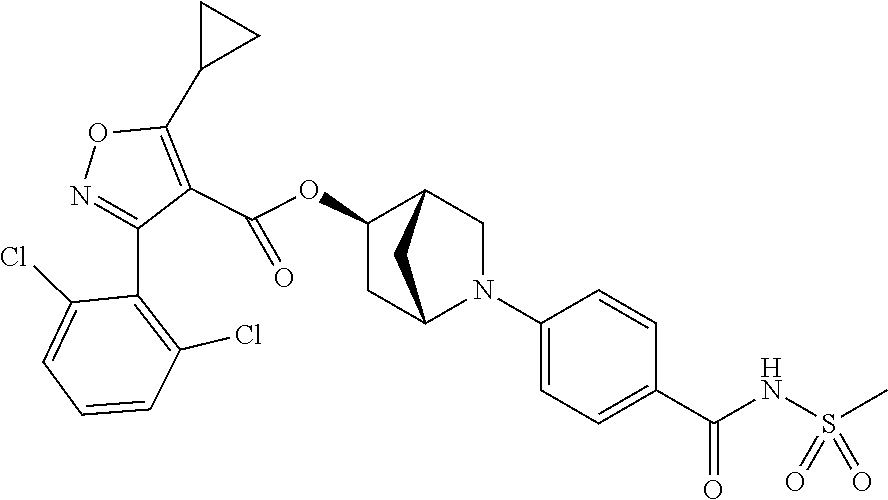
N1=C(C2=C(Cl)C=CC=C2Cl)C(C(OC2CC3N(C4=CC=C(C(NS(C)(=O)=O)=O)C=C4)CC2C3)=O)=C(C2CC2)O1
